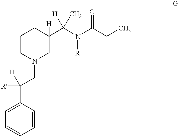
C1=CC(C([R])([H])CN2CC([H])(C(N(C(CC)=O)[R])([H])C)CCC2)=CC=C1
